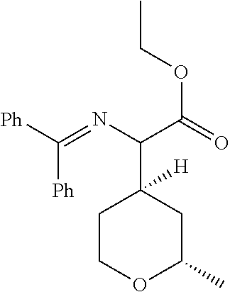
C1COC(C)CC1(C(N=C([Ph])[Ph])C(=O)OCC)[H]
